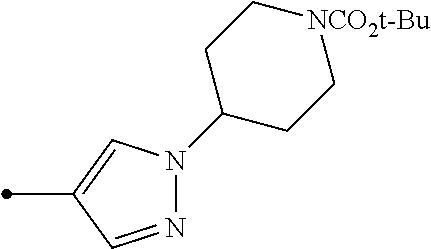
N1=CC(C)=CN1C1CC[NCO2t-Bu]CC1
